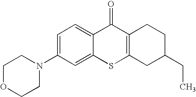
C1(N2CCOCC2)=CC=C2C(=C1)SC1=C(C2=O)CCC(CC)C1
